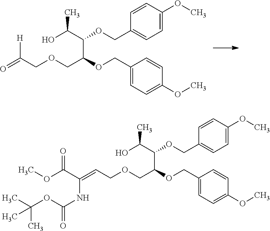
OC(C(C(COCC([H])=O)OCC1=CC=C(OC)C=C1)OCC1=CC=C(OC)C=C1)C.OC(C(C(COCC=C(NC(OC(C)(C)C)=O)C(=O)OC)OCC1=CC=C(OC)C=C1)OCC1=CC=C(OC)C=C1)C
